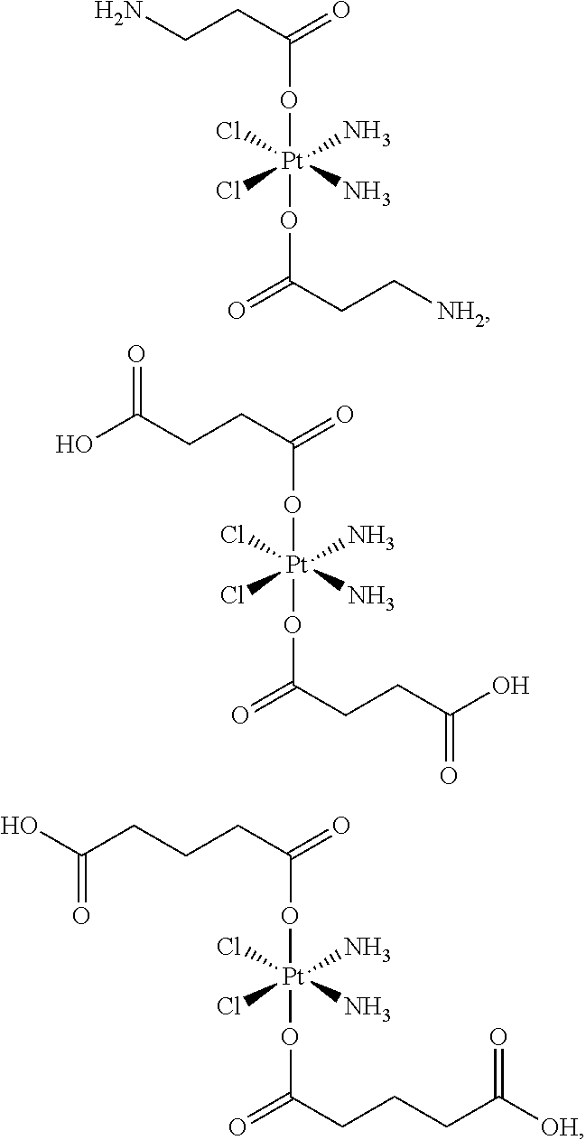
NCCC(=O)O[Pt](OC(CC[NH2])=O)(Cl)(Cl)(N)N.C(CCC(=O)O[Pt](OC(CCC(O)=O)=O)(Cl)(Cl)(N)N)(O)=O.C(CCC(=O)O[Pt](OC(CCCC(=O)[OH])=O)(Cl)(Cl)(N)N)C(O)=O
